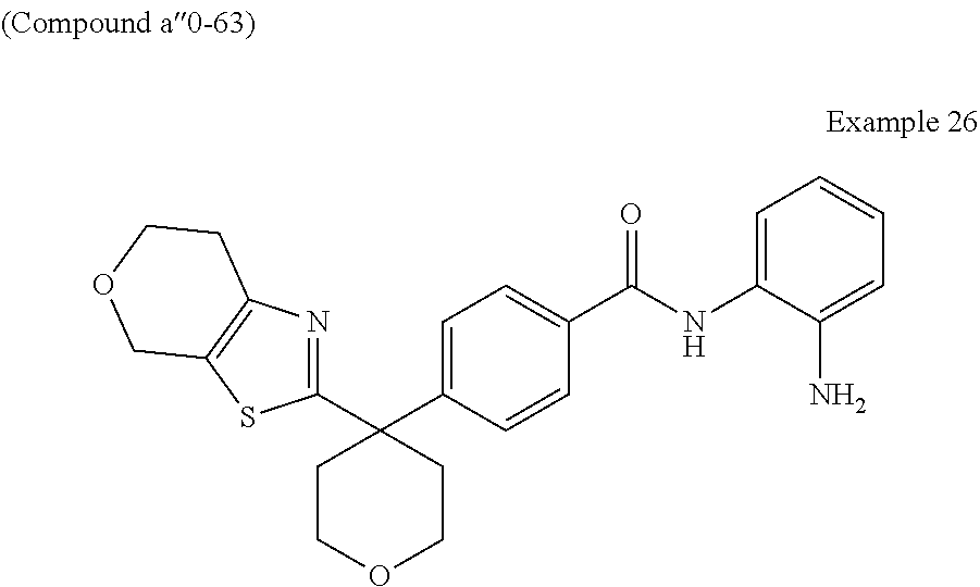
C1=CC=C(N)C(NC(C2=CC=C(C3(C4=NC5=C(S4)COCC5)CCOCC3)C=C2)=O)=C1
